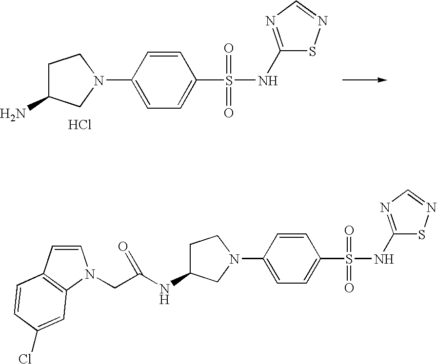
C1(N2CC(N)CC2)=CC=C(S(=O)(=O)NC2=NC=NS2)C=C1.Cl.C1(N2CC(NC(CN3C=CC4=C3C=C(Cl)C=C4)=O)CC2)=CC=C(S(=O)(=O)NC2=NC=NS2)C=C1
